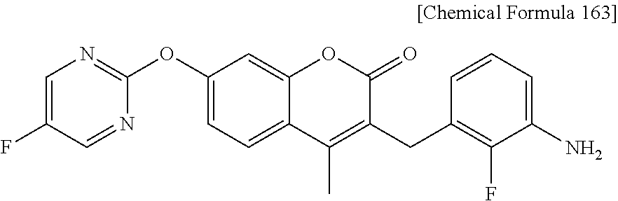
C1=C(F)C=NC(OC2=CC=C3C(=C2)OC(=O)C(CC2=C(F)C(N)=CC=C2)=C3C)=N1
